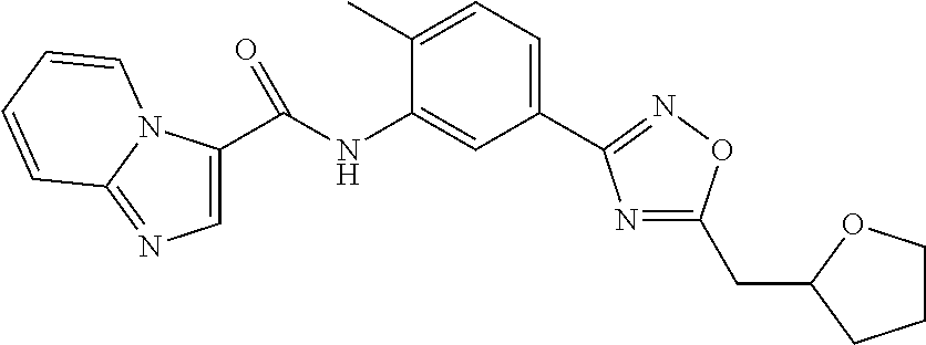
N1=C(CC2CCCO2)ON=C1C1=CC=C(C)C(NC(=O)C2=CN=C3N2C=CC=C3)=C1
